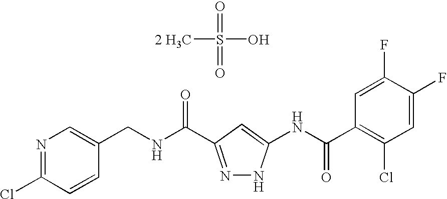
C(NC(=O)C1=NNC(NC(C2=C(Cl)C=C(F)C(F)=C2)=O)=C1)C1=CN=C(Cl)C=C1.S([2 H3C])(O)(=O)=O
